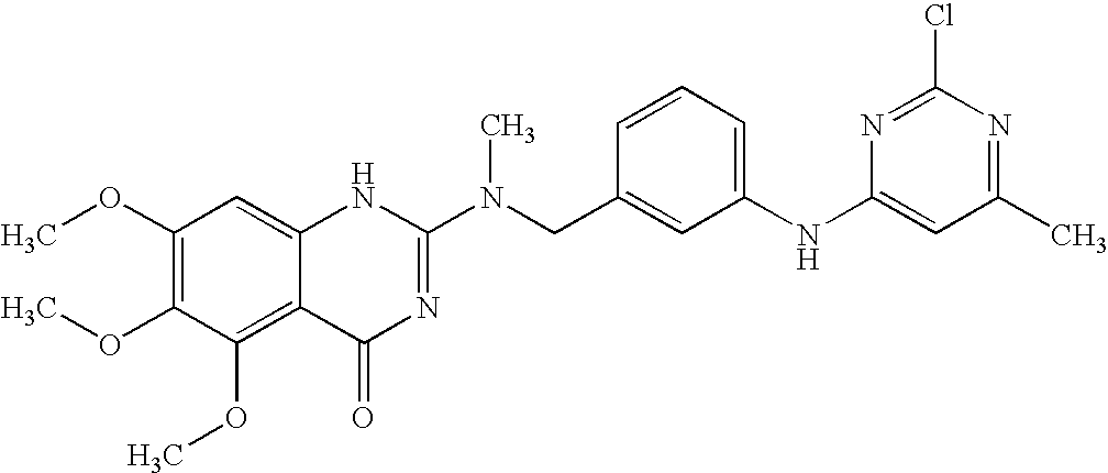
C1(OC)=C(OC)C(OC)=C2C(=C1)NC(N(CC1=CC(NC3=CC(C)=NC(Cl)=N3)=CC=C1)C)=NC2=O
